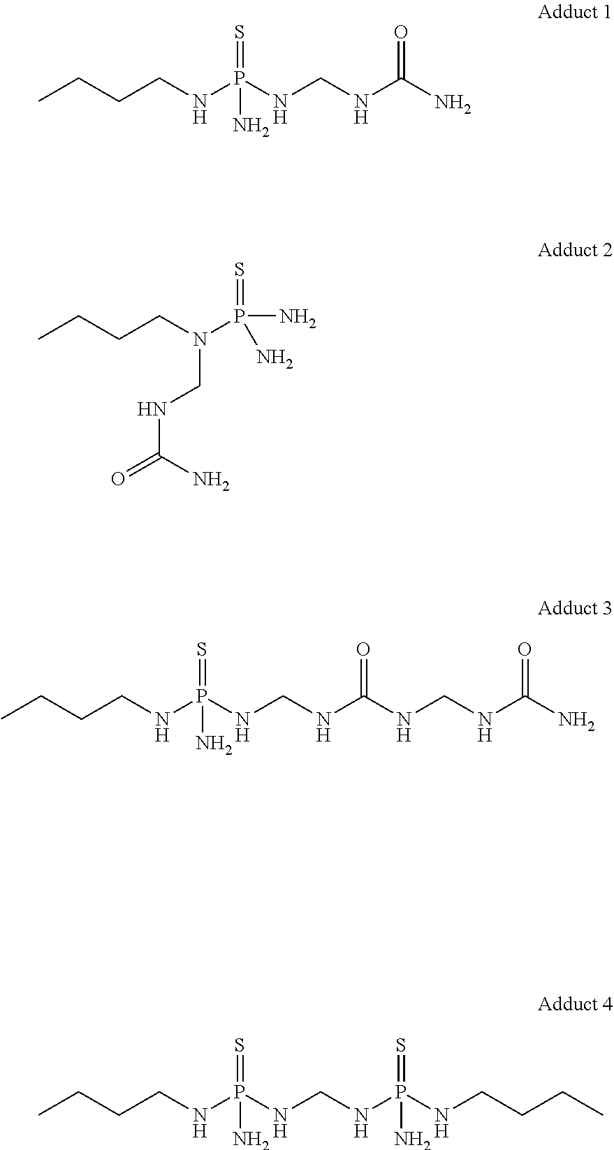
CCCCNP(NCNC(N)=O)(=S)N.CCCCN(P(N)(=S)N)CNC(=O)N.CCCCNP(NCNC(NCNC(N)=O)=O)(=S)N.CCCCNP(NCNP(NCCCC)(=S)N)(=S)N
